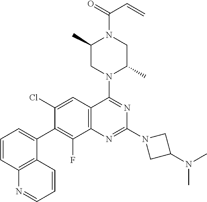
C12=C(C=C(Cl)C(C3=CC=CC4=C3C=CC=N4)=C1F)C(N1C(C)CN(C(=O)C=C)C(C)C1)=NC(N1CC(N(C)C)C1)=N2
